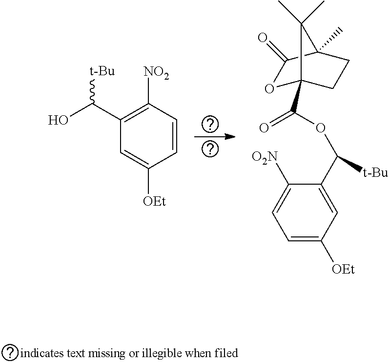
C1=CC([NO2])=C(C(O)[t-Bu])C=C1[OEt].O1C2(C(OC(C3=CC([OEt])=CC=C3[O2N])[t-Bu])=O)CCC(C)(C1=O)C2(C)C
